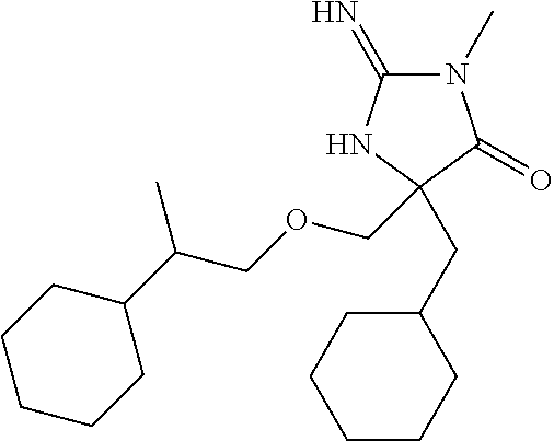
C1(=N)N(C)C(=O)C(CC2CCCCC2)(COCC(C2CCCCC2)C)N1
